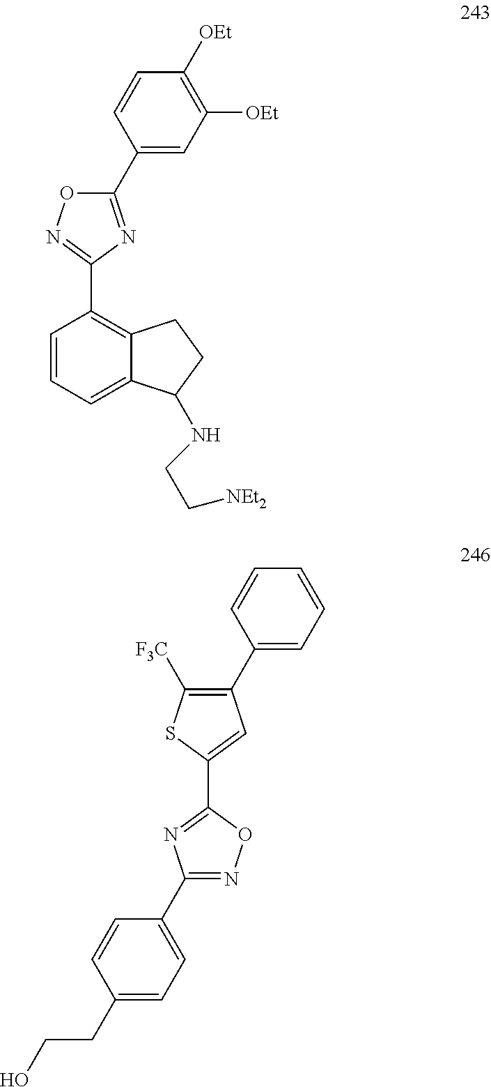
C1(C2=CC([OEt])=C([OEt])C=C2)=NC(C2=C3C(=CC=C2)C(NCC[NEt2])CC3)=NO1.C1(C2=CC=CC=C2)=C([F3C])SC(C2=NC(C3=CC=C(CCO)C=C3)=NO2)=C1
